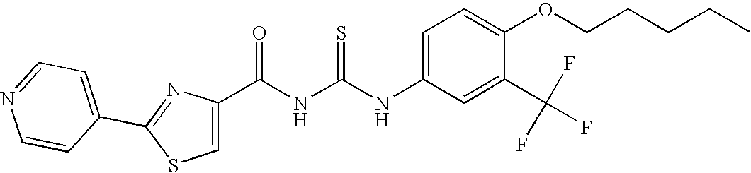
C(NC(NC1=CC=C(OCCCCC)C(C(F)(F)F)=C1)=S)(=O)C1=CSC(C2=CC=NC=C2)=N1
